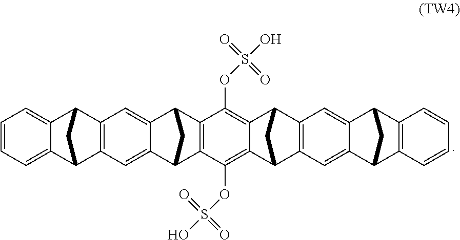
C1=CC=C2C(=C1)C1CC2C2=C1C=C1C(=C2)C2CC1C1=C2C(OS(O)(=O)=O)=C2C(=C1OS(O)(=O)=O)C1CC2C2=C1C=C1C(=C2)C2C3=C(C1C2)C=CC=C3
